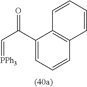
O=C(C1=CC=CC2=C1C=CC=C2)C=[PPh3]
